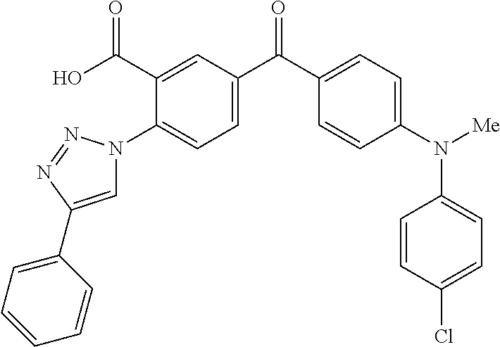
C1(C(O)=O)=CC(C(C2=CC=C(N([Me])C3=CC=C(Cl)C=C3)C=C2)=O)=CC=C1N1C=C(C2=CC=CC=C2)N=N1
